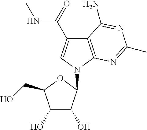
C12=C(N(C3C(O)C(O)C(CO)O3)C=C1C(NC)=O)N=C(C)N=C2N
